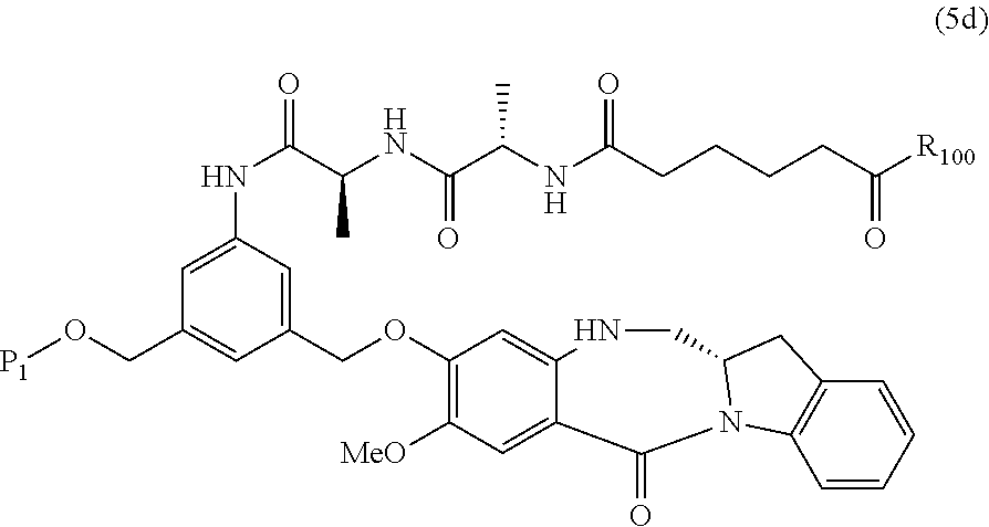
C(OC1=C([MeO])C=C2C(=C1)NCC1N(C2=O)C2=C(C=CC=C2)C1)C1=CC(NC(C(NC(C(NC(CCCCC([R100])=O)=O)C)=O)C)=O)=CC(CO[P1])=C1
